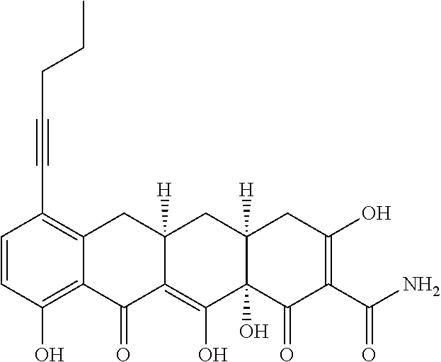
C1=CC(O)=C2C(=C1C#CCCC)CC1([H])C(=C(O)C3(O)C([H])(C1)CC(O)=C(C(N)=O)C3=O)C2=O
